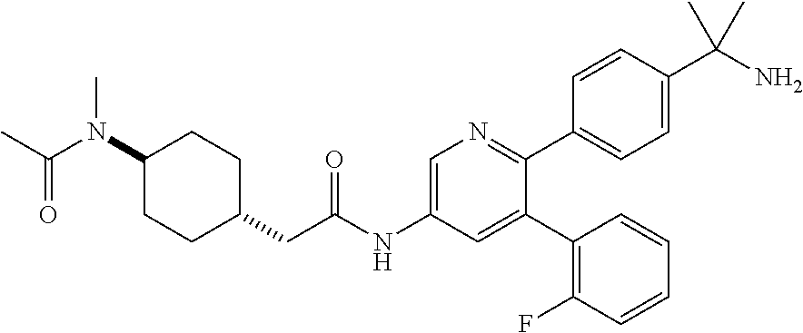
CC(N(C1CCC(CC(NC2=CN=C(C3=CC=C(C(N)(C)C)C=C3)C(C3=C(F)C=CC=C3)=C2)=O)CC1)C)=O
